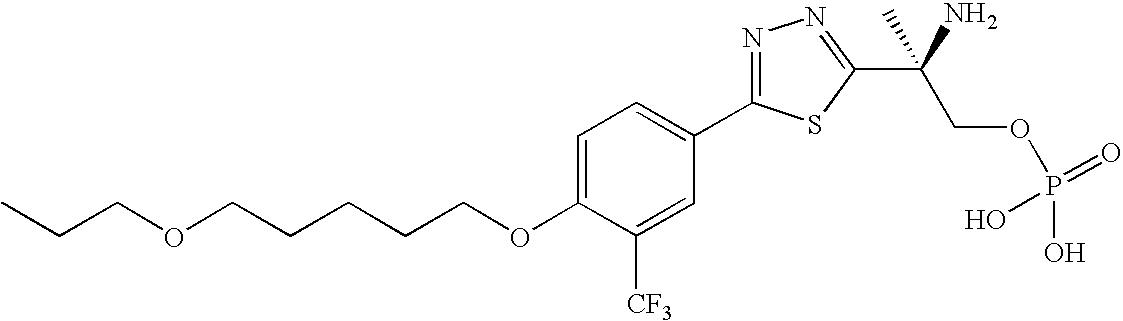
C(COCCCCCOC1=CC=C(C2=NN=C(C(N)(COP(O)(=O)O)C)S2)C=C1[CF3])C
